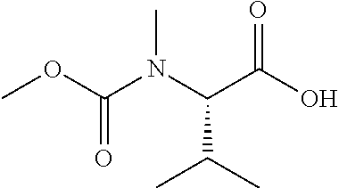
COC(=O)N(C(C(=O)O)C(C)C)C
